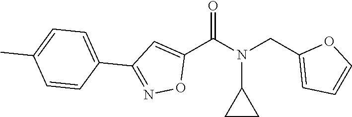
C1(C(N(CC2=CC=CO2)C2CC2)=O)=CC(C2=CC=C(C)C=C2)=NO1
